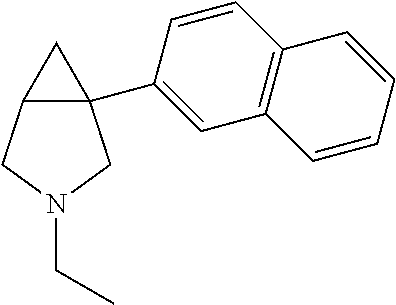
C12(C3=CC4=C(C=C3)C=CC=C4)C(CN(CC)C1)C2
